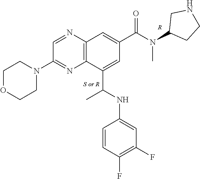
C1OCCN(C2=NC3=C(N=C2)C=C(C(N(C2CCNC2)C)=O)C=C3C(NC2=CC(F)=C(F)C=C2)C)C1.[R].[S or R]
